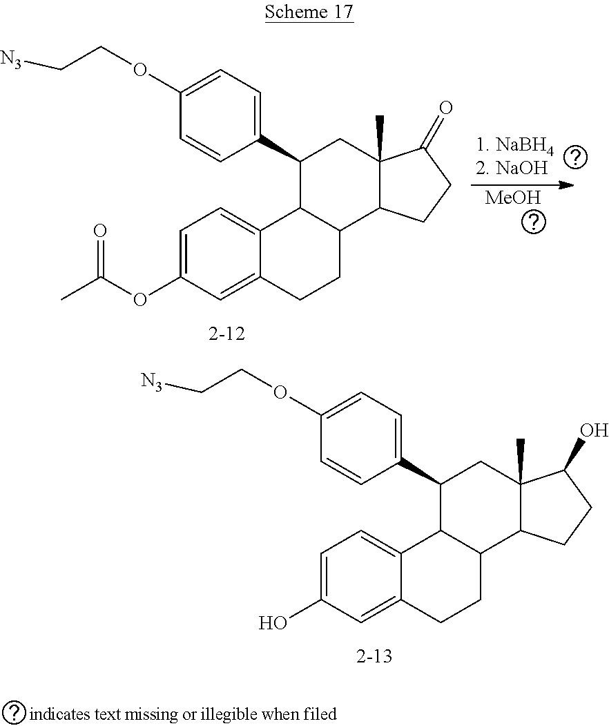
C1(C2=CC=C(OCC[N3])C=C2)C2C(C3C(C)(C1)C(=O)CC3)CCC1=CC(OC(C)=O)=CC=C21.[MeOH].C1(C2=CC=C(OCC[N3])C=C2)C2C(C3C(C)(C1)C(O)CC3)CCC1=CC(O)=CC=C21
